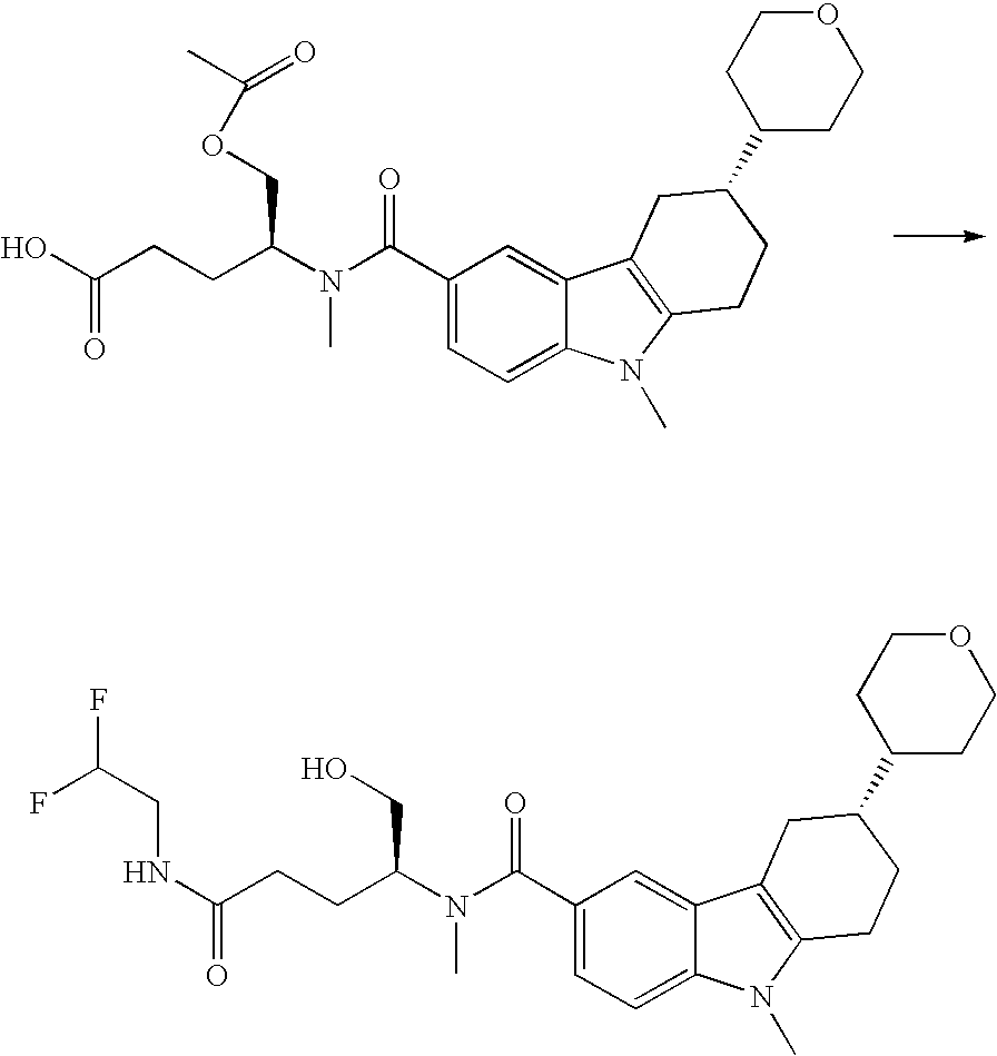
C1(C(=O)N(C)C(COC(C)=O)CCC(=O)O)=CC=C2C(=C1)C1=C(N2C)CCC(C2CCOCC2)C1.C1(C(=O)N(C)C(CO)CCC(=O)NCC(F)F)=CC=C2C(=C1)C1=C(N2C)CCC(C2CCOCC2)C1
